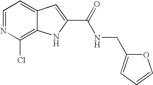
C1=NC(Cl)=C2C(=C1)C=C(C(=O)NCC1=CC=CO1)N2
